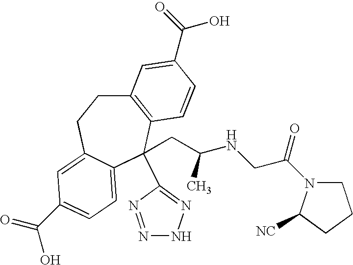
C12=C(C(C3=NNN=N3)(CC(NCC(N3CCCC3[NC])=O)C)C3=CC=C(C(=O)O)C=C3CC1)C=CC(C(=O)O)=C2
